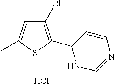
Cl.C1(Cl)=C(C2NC=NC=C2)SC(C)=C1
